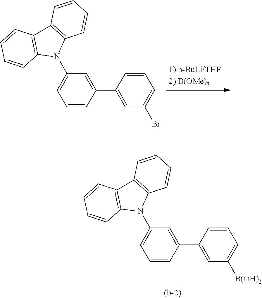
C1=C(C2=CC([B(OH)2])=CC=C2)C=CC=C1N1C2=C(C3=C1C=CC=C3)C=CC=C2.C1=C(C2=CC(Br)=CC=C2)C=CC=C1N1C2=C(C3=C1C=CC=C3)C=CC=C2
